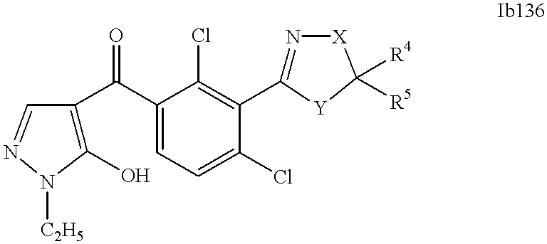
C1(O)=C(C(C2=CC=C(Cl)C(C3=N[X]C([R4])([R5])[Y]3)=C2Cl)=O)C=NN1[C2H5]
